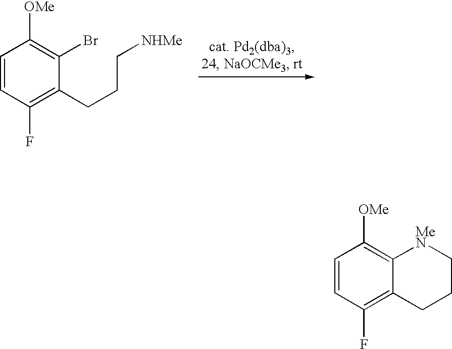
C1=CC(F)=C(CCC[NHMe])C(Br)=C1[OMe].C1=CC(F)=C2C(=C1[OMe])[MeN]CCC2
